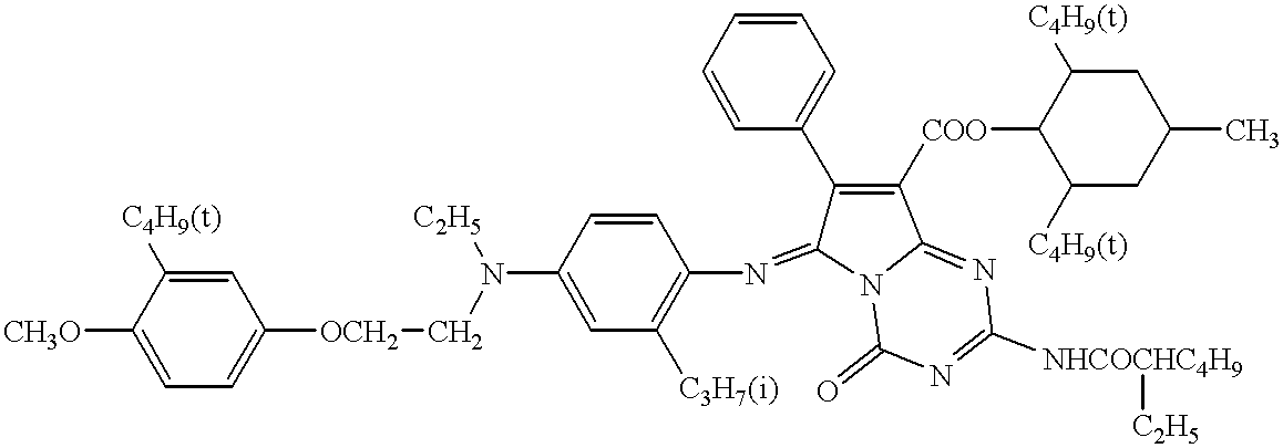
C1=CC(N([C2H5])C[OCH2]C2=CC=C([CH3O])C([C4H9(t)])=C2)=CC([C3H7(i)])=C1N=C1C(C2=CC=CC=C2)=C([COO]C2C([C4H9(t)])CC(C)CC2[C4H9(t)])C2=NC([NHCOCHC4H9][C2H5])=NC(=O)N12
